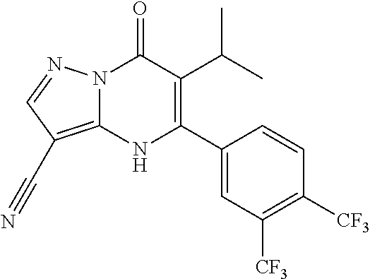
N12C(=C(C#N)C=N1)NC(C1=CC([CF3])=C([CF3])C=C1)=C(C(C)C)C2=O
